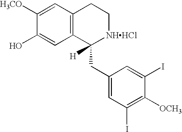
C12=C(C=C([H3CO])C(O)=C1)CC[NHHCl]C2(CC1=CC(I)=C([OCH3])C(I)=C1)[H]
